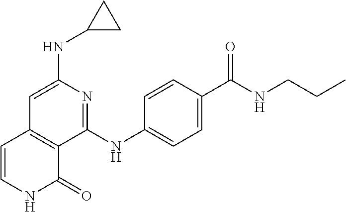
C1(NC2CC2)=CC2=C(C(NC3=CC=C(C(NCCC)=O)C=C3)=N1)C(=O)NC=C2
